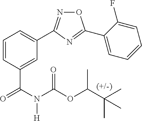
C1=C(C(N(C(=O)OC(C(C)(C)C)C)[H])=O)C=CC=C1C1=NOC(C2=CC=CC=C2F)=N1
